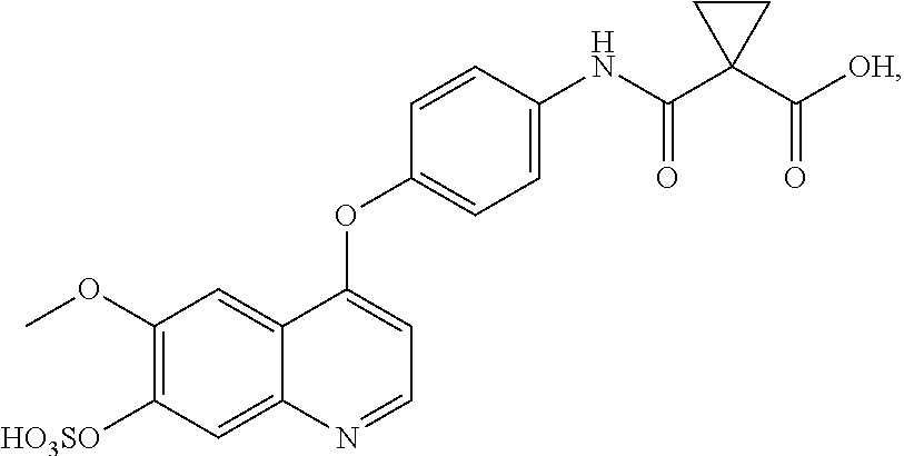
C1(OC)=C([HO3SO])C=C2C(=C1)C(OC1=CC=C(NC(C3(C([OH])=O)CC3)=O)C=C1)=CC=N2
